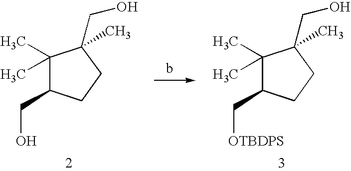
C1(C)(C)C(CO)CCC1(CO)C.C1(C)(C)C(C[OTBDPS])CCC1(CO)C
